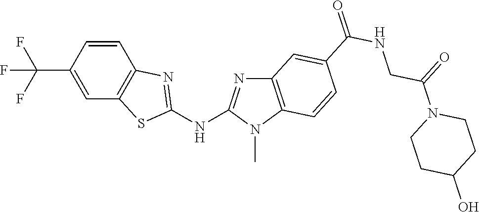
C(C1=CC2=C(C=C1)N=C(NC1=NC3=C(N1C)C=CC(C(NCC(N1CCC(O)CC1)=O)=O)=C3)S2)(F)(F)F
